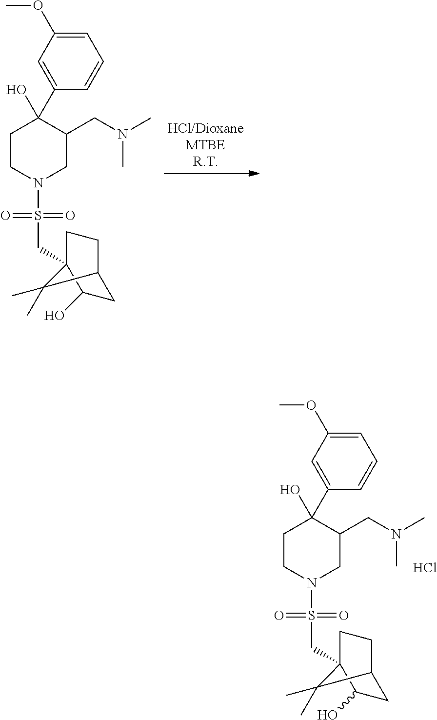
Cl.C1=C(OC)C=C(C2(O)CCN(S(=O)(=O)CC34CCC(CC3O)C4(C)C)CC2CN(C)C)C=C1.C1=C(OC)C=C(C2(O)CCN(S(=O)(=O)CC34CCC(CC3O)C4(C)C)CC2CN(C)C)C=C1
